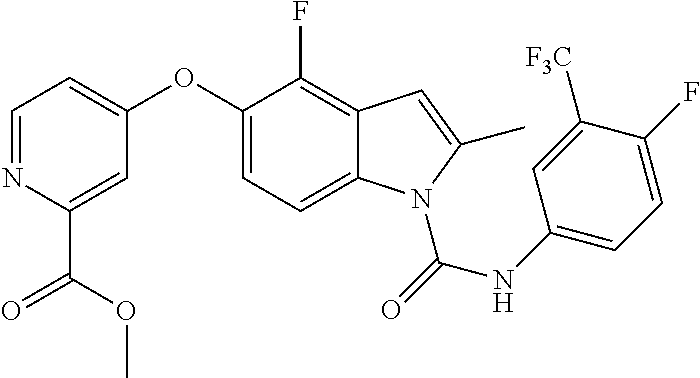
C1(OC2=CC=NC(C(OC)=O)=C2)=CC=C2C(=C1F)C=C(C)N2C(NC1=CC=C(F)C([F3C])=C1)=O
